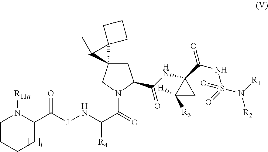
C1C2(CN(C(=O)C(N[J]C(C3N([R11a])CCCC3)=O)[R4])C1C(NC1(C(NS(N([R1])[R2])(=O)=O)=O)C([R3])([H])C1)=O)C1(C2(C)C)CCC1
